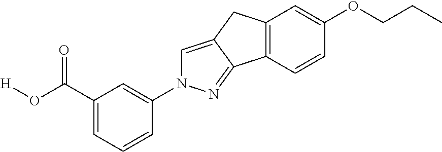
C1(C(O[H])=O)=CC=CC(N2C=C3C(=N2)C2=C(C3)C=C(OCCC)C=C2)=C1
